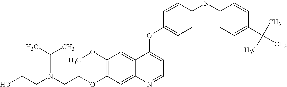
C1(OC)=C(OCCN(CCO)C(C)C)C=C2C(=C1)C(OC1=CC=C(NC3=CC=C(C(C)(C)C)C=C3)C=C1)=CC=N2
